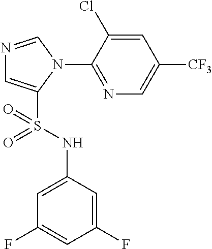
N1=CN(C2=NC=C([CF3])C=C2Cl)C(S(NC2=CC(F)=CC(F)=C2)(=O)=O)=C1
